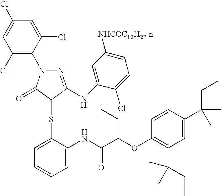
C1(Cl)=C(N2N=C(NC3=CC([NHCOC13H27-n])=CC=C3Cl)C(SC3=CC=CC=C3NC(C(CC)OC3=C(C(CC)(C)C)C=C(C(C)(C)CC)C=C3)=O)C2=O)C(Cl)=CC(Cl)=C1
